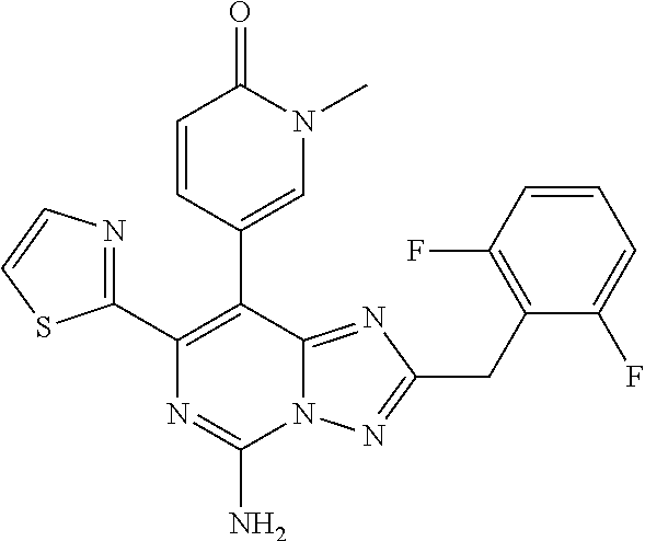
N12C(=NC(CC3=C(F)C=CC=C3F)=N1)C(C1=CN(C)C(=O)C=C1)=C(C1=NC=CS1)N=C2N
